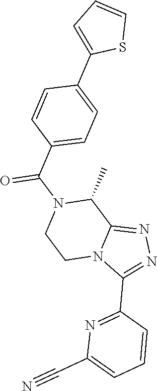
S1C=CC=C1C1=CC=C(C(=O)N2CCN3C(=NN=C3C3=NC(C#N)=CC=C3)C2C)C=C1
